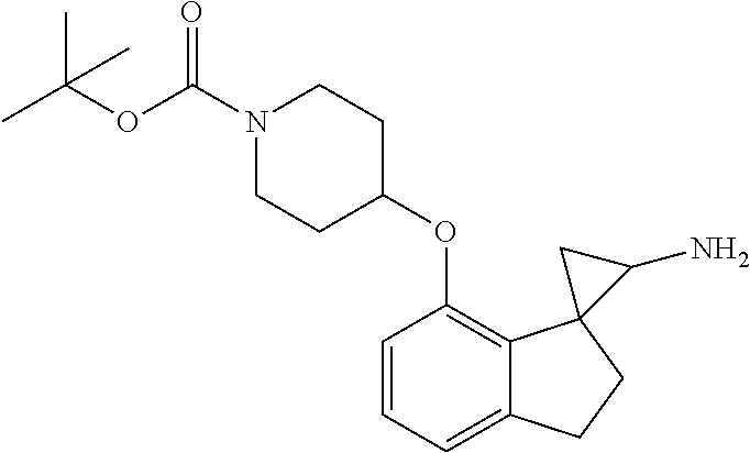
C1=CC=C2C(=C1OC1CCN(C(OC(C)(C)C)=O)CC1)C1(CC2)C(N)C1
